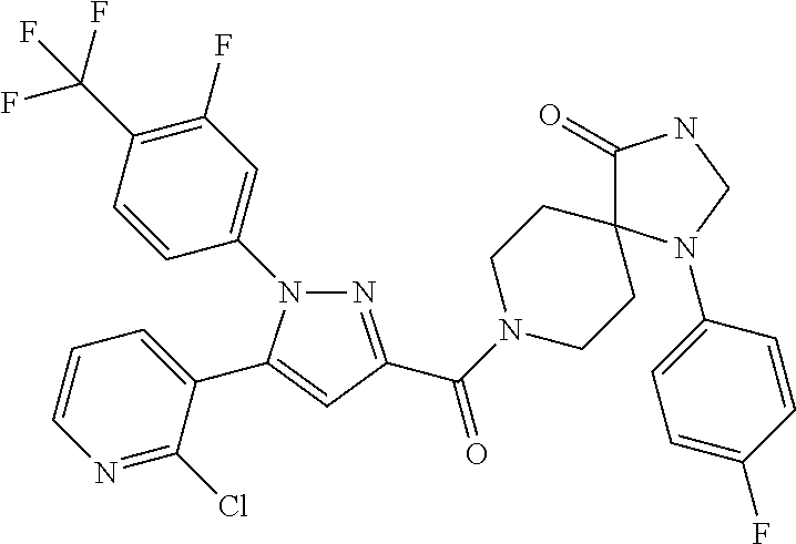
N1=C(C(=O)N2CCC3(CC2)C(=O)NCN3C2=CC=C(F)C=C2)C=C(C2=CC=CN=C2Cl)N1C1=CC(F)=C(C(F)(F)F)C=C1
